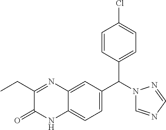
C12=CC(C(N3C=NC=N3)C3=CC=C(Cl)C=C3)=CC=C1NC(=O)C(CC)=N2
